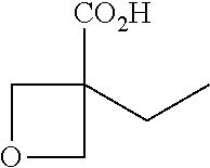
C1OCC1(CC)[CO2H]
